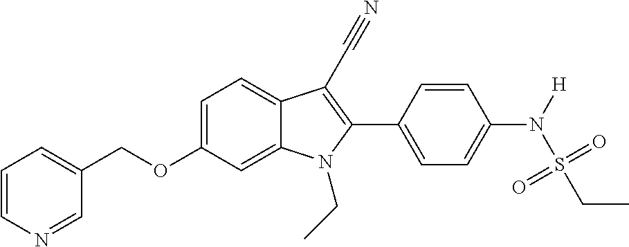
C1=C2C(=CC=C1OCC1=CC=CN=C1)C(C#N)=C(C1=CC=C(N([H])S(CC)(=O)=O)C=C1)N2CC
